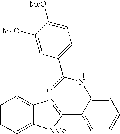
C12=CC=CC=C1[NMe]C(C1=CC=CC=C1NC(=O)C1=CC=C([MeO])C([MeO])=C1)=N2
